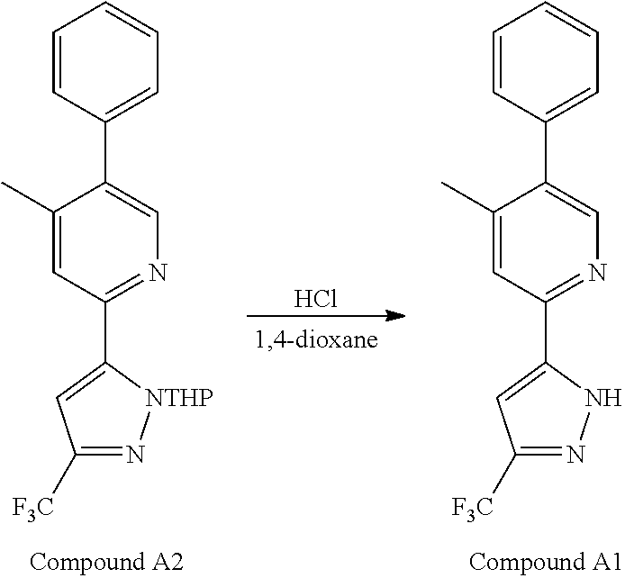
C1(C)=CC(C2=CC([F3C])=N[NTHP]2)=NC=C1C1=CC=CC=C1.Cl.C1(C)=CC(C2=CC([F3C])=NN2)=NC=C1C1=CC=CC=C1
